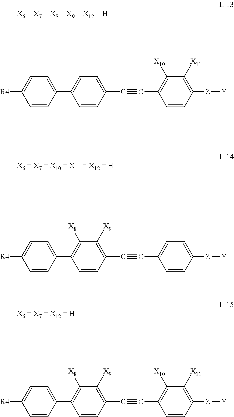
C1=C(C2=CC=C(C#CC3=C([X10])C([X11])=C([Z][Y1])C=C3)C=C2)C=CC([R4])=C1.C1=C(C2=C([X8])C([X9])=C(C#CC3=CC=C([Z][Y1])C=C3)C=C2)C=CC([R4])=C1.C1=C(C2=C([X8])C([X9])=C(C#CC3=C([X10])C([X11])=C([Z][Y1])C=C3)C=C2)C=CC([R4])=C1
